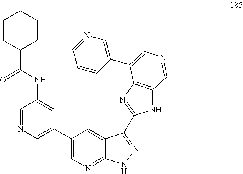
C1(C(NC2=CC(C3=CN=C4C(=C3)C(C3=NC5=C(N3)C=NC=C5C3=CN=CC=C3)=NN4)=CN=C2)=O)CCCCC1
